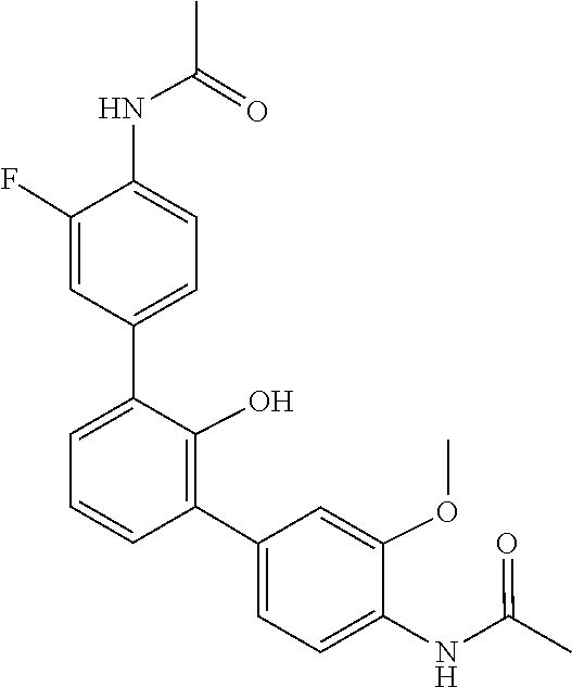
COC1=CC(C2=C(O)C(C3=CC=C(NC(=O)C)C(F)=C3)=CC=C2)=CC=C1NC(C)=O
